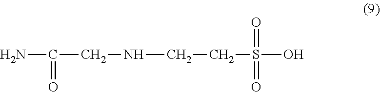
NC(CNCCS(=O)(=O)O)=O
